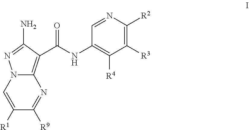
C(NC1=C([R4])C([R3])=C([R2])N=C1)(=O)C1=C2N=C([R9])C([R1])=CN2N=C1N
